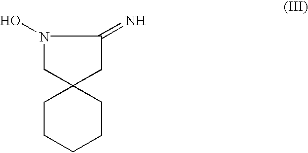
C1CCCCC12CC(=N)N(O)C2
